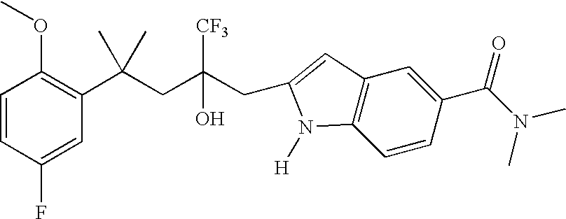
C1=CC(F)=CC(C(CC([CF3])(O)CC2=CC3=C(C=CC(C(N(C)C)=O)=C3)N2[H])(C)C)=C1OC
